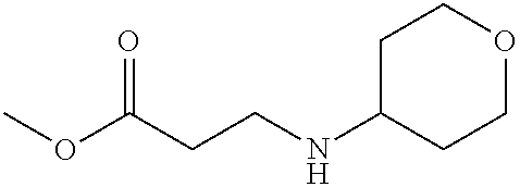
O(C(CCNC1CCOCC1)=O)C
